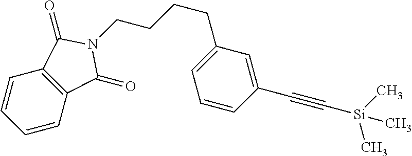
C1=CC2=C(C=C1)C(=O)N(CCCCC1=CC=CC(C#C[Si](C)(C)C)=C1)C2=O
